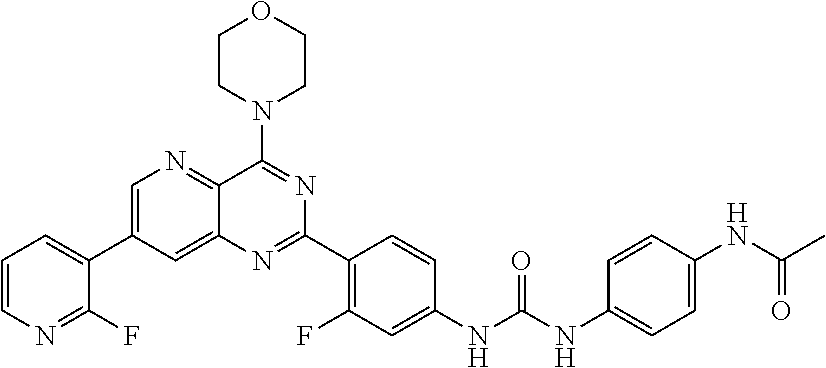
C1=CN=C(F)C(C2=CN=C3C(=C2)N=C(C2=C(F)C=C(NC(NC4=CC=C(NC(C)=O)C=C4)=O)C=C2)N=C3N2CCOCC2)=C1
